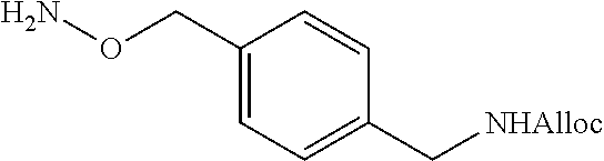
NOCC1=CC=C(C[NHAlloc])C=C1
